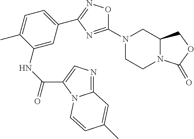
C1(N2CCN3C(C2)COC3=O)=NC(C2=CC=C(C)C(NC(C3=CN=C4N3C=CC(C)=C4)=O)=C2)=NO1
